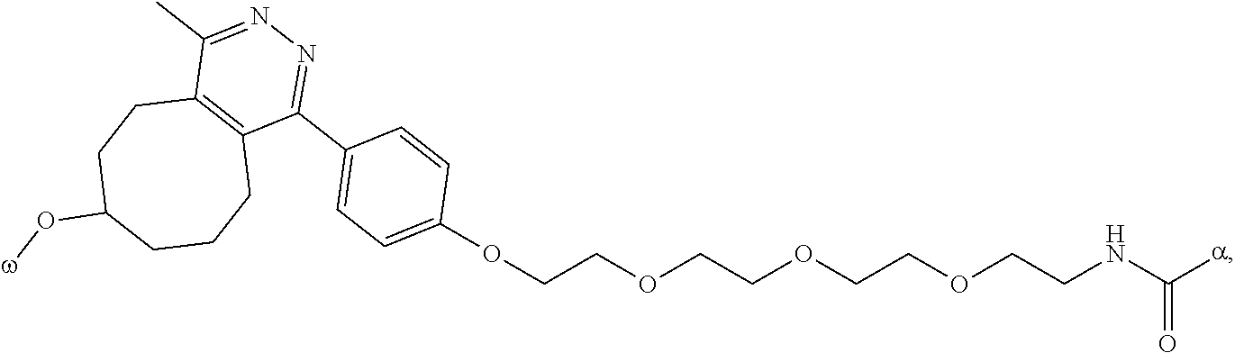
C1(C)=NN=C(C2=CC=C(OCCOCCOCCOCCNC([a])=O)C=C2)C2=C1CCC(O[w])CCC2
